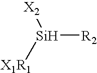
[Si]([X2])([X1R1])[R2]
